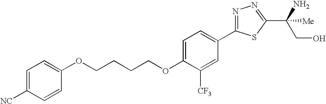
C(CCCOC1=CC=C(C2=NN=C(C(CO)(N)[Me])S2)C=C1[CF3])OC1=CC=C([NC])C=C1
